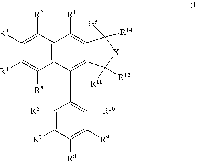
C1([R7])=C([R6])C(C2=C3C(=C([R1])C4=C2C([R5])=C([R4])C([R3])=C4[R2])C([R14])([R13])[X]C3([R12])[R11])=C([R10])C([R9])=C1[R8]
